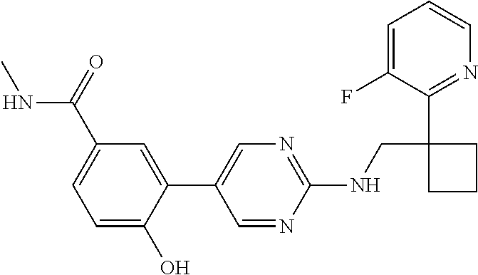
C1(C2=CN=C(NCC3(C4=NC=CC=C4F)CCC3)N=C2)=CC(C(=O)NC)=CC=C1O
